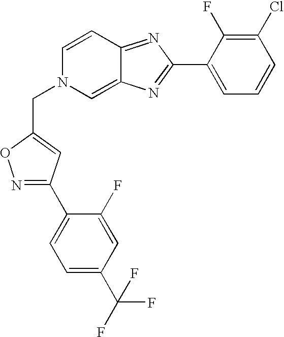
N1=C(C2=CC=C(C(F)(F)F)C=C2F)C=C(CN2C=C3C(=NC(C4=CC=CC(Cl)=C4F)=N3)C=C2)O1
